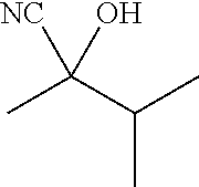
CC(C(C)C)(O)[NC]
